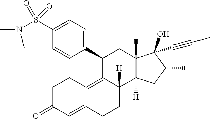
C1(S(N(C)C)(=O)=O)=CC=C(C2C3=C4C(=CC(=O)CC4)CCC3([H])C3([H])C(C)(C2)C(O)(C#CC)C(C)C3)C=C1
